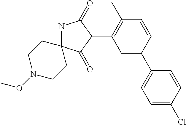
N1C2(C(=O)C(C3=C(C)C=CC(C4=CC=C(Cl)C=C4)=C3)C1=O)CCN(OC)CC2
